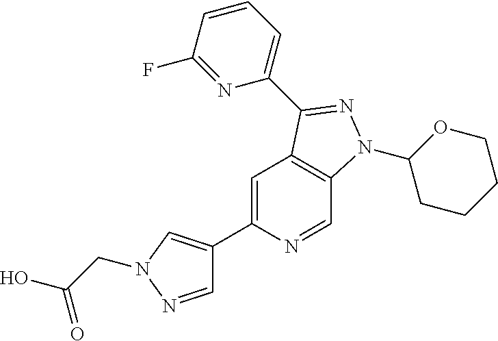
C1=C(C2=CN(CC(O)=O)N=C2)N=CC2=C1C(C1=CC=CC(F)=N1)=NN2C1CCCCO1
